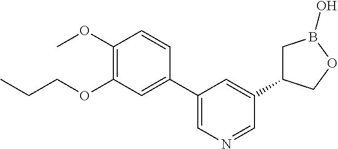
C1(OC)=C(OCCC)C=C(C2=CN=CC(C3CB(O)OC3)=C2)C=C1
